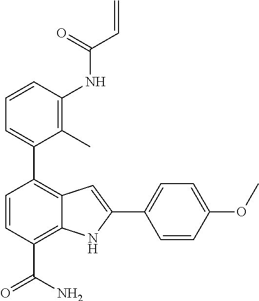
C1=CC(NC(C=C)=O)=C(C)C(C2=C3C(=C(C(N)=O)C=C2)NC(C2=CC=C(OC)C=C2)=C3)=C1
